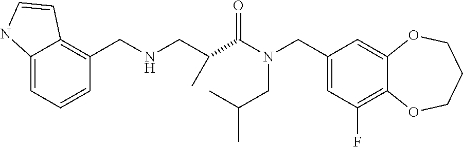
C1(CN(C(=O)C(CNCC2=C3C(=CC=C2)NC=C3)C)CC(C)C)=CC(F)=C2C(=C1)OCCCO2
